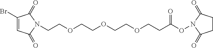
C1(Br)=CC(=O)N(CCOCCOCCOCCC(ON2C(=O)CCC2=O)=O)C1=O
